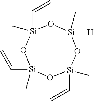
O1[Si](C)([H])O[Si](C)(C=C)O[Si](C=C)(C)O[Si]1(C)C=C
